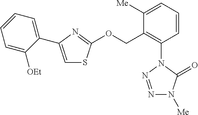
C1=CC=C([OEt])C(C2=CSC(OCC3=C(N4C(=O)N([Me])N=N4)C=CC=C3[Me])=N2)=C1
